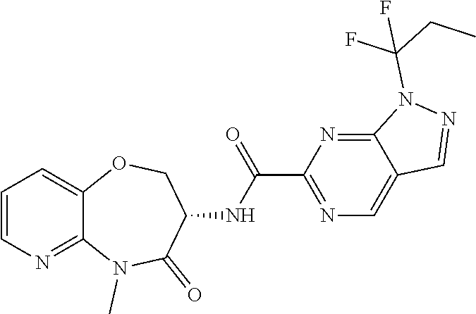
C1=CN=C2C(=C1)OCC(NC(C1=NC=C3C(=N1)N(C(CC)(F)F)N=C3)=O)C(=O)N2C
